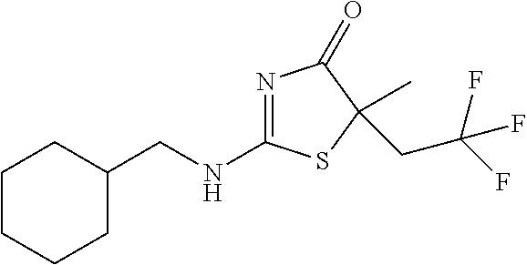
C1CCCC(CNC2=NC(=O)C(C)(CC(F)(F)F)S2)C1
